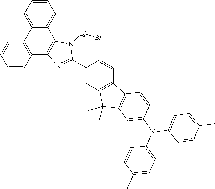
N1([Lj][Bk])C2=C(N=C1C1=CC3=C(C=C1)C1=C(C3(C)C)C=C(N(C3=CC=C(C)C=C3)C3=CC=C(C)C=C3)C=C1)C1=C(C3=CC=CC=C23)C=CC=C1
